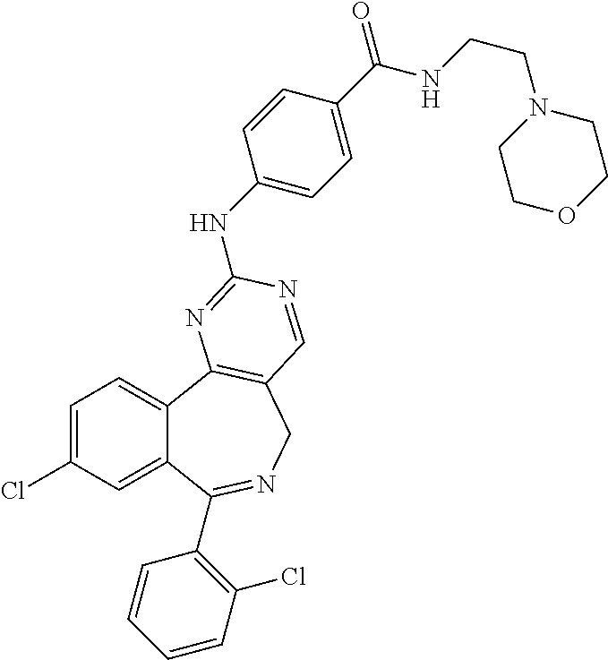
C1=C(Cl)C=C2C(=C1)C1=C(CN=C2C2=C(Cl)C=CC=C2)C=NC(NC2=CC=C(C(NCCN3CCOCC3)=O)C=C2)=N1
